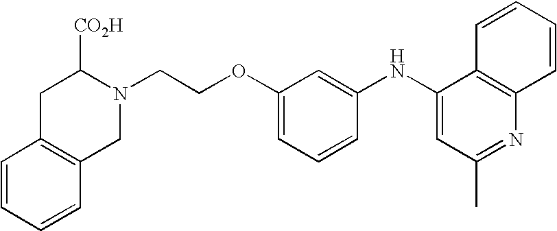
N1(CCOC2=CC=CC(NC3=CC(C)=NC4=C3C=CC=C4)=C2)C([CO2H])CC2=C(C1)C=CC=C2
